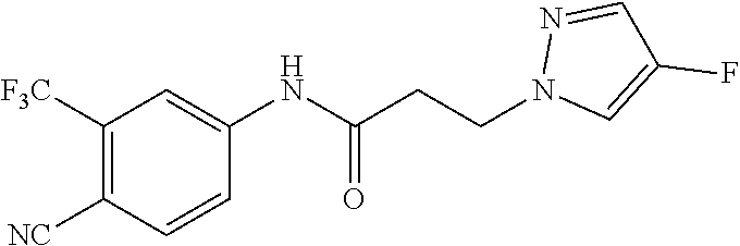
C1=CC([NC])=C([F3C])C=C1NC(CCN1C=C(F)C=N1)=O
